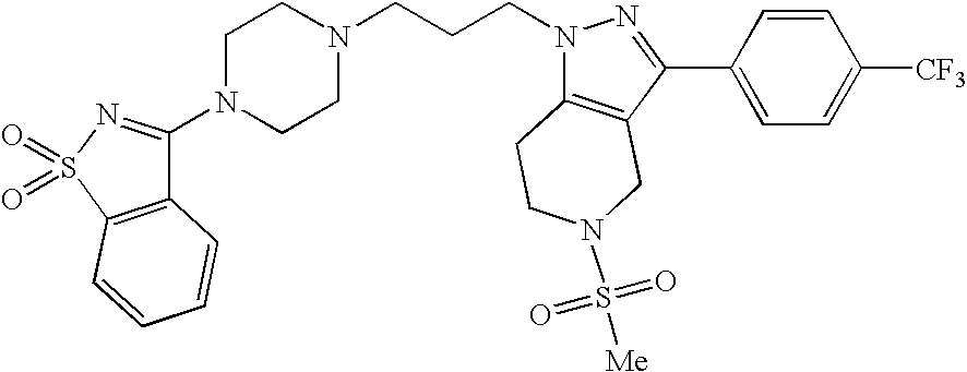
C1(N2CCN(CCCN3C4=C(C(C5=CC=C([CF3])C=C5)=N3)CN(S([Me])(=O)=O)CC4)CC2)=NS(=O)(=O)C2=C1C=CC=C2
